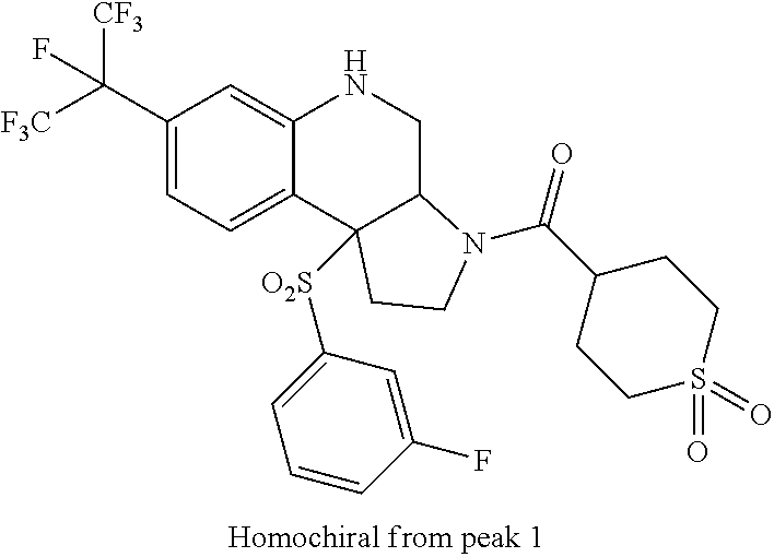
C1(C([CF3])([F3C])F)=CC=C2C(=C1)NCC1C2([O2S]C2=CC=CC(F)=C2)CCN1C(C1CCS(=O)(=O)CC1)=O
